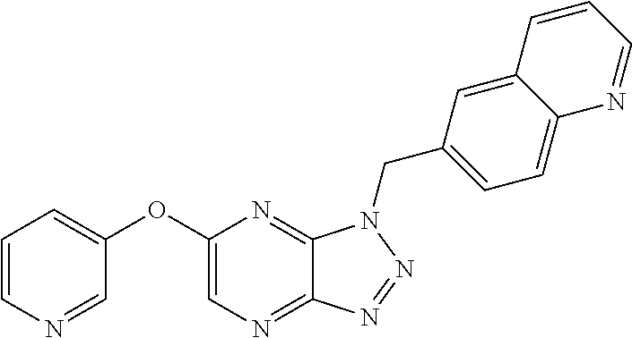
C1(OC2=CC=CN=C2)=CN=C2C(=N1)N(CC1=CC=C3C(=C1)C=CC=N3)N=N2
